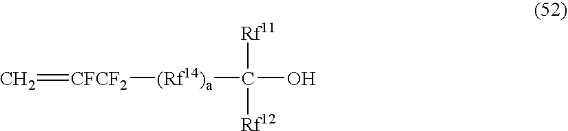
C=[CFCF2][(Rf14)a]C(O)([Rf11])[Rf12]
